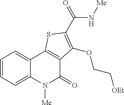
C1=CC=C2C(=C1)C1=C(C(=O)N2[Me])C(OCC[OEt])=C(C(=O)N[Me])S1
